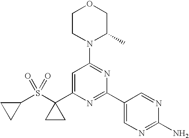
C1(S(C2(C3=CC(N4C(C)COCC4)=NC(C4=CN=C(N)N=C4)=N3)CC2)(=O)=O)CC1
